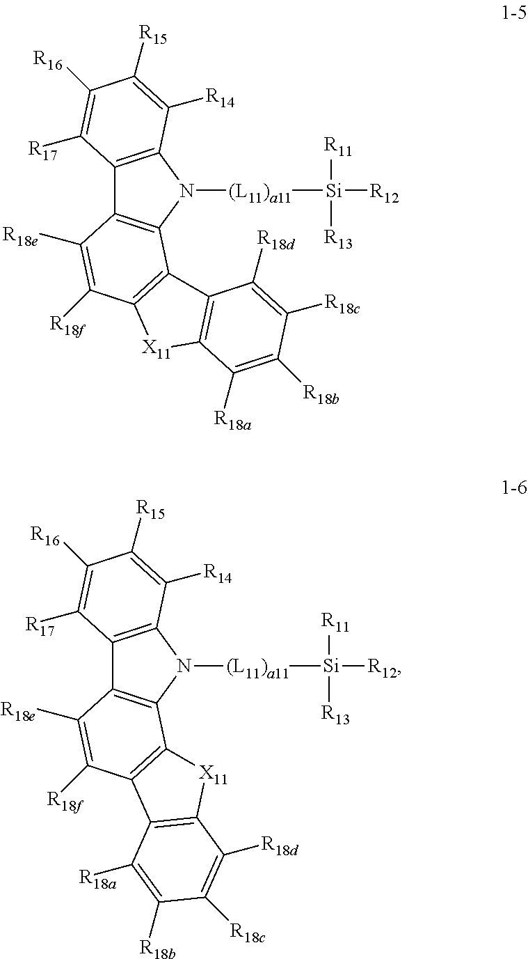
C12=C(N([(L11)a11][Si]([R11])([R13])[R12])C3=C1C([R18e])=C([R18f])C1=C3C3=C([X11]1)C([R18a])=C([R18b])C([R18c])=C3[R18d])C([R14])=C([R15])C([R16])=C2[R17].C12=C(N([(L11)a11][Si]([R11])([R13])[R12])C3=C1C([R18e])=C([R18f])C1=C3[X11]C3=C1C([R18a])=C([R18b])C([R18c])=C3[R18d])C([R14])=C([R15])C([R16])=C2[R17]
